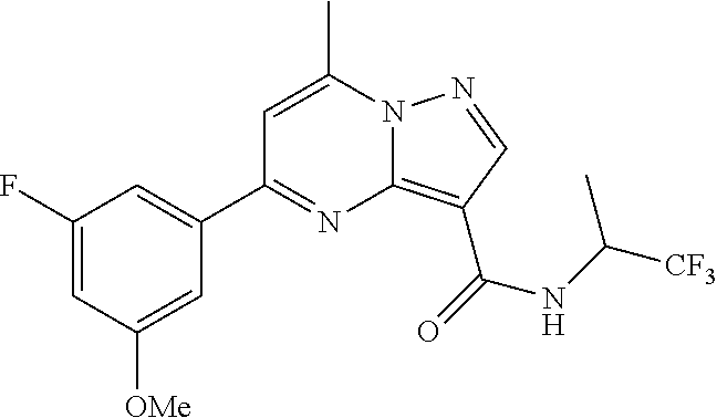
C1=C(C)N2C(=C(C(=O)NC([CF3])C)C=N2)N=C1C1=CC(F)=CC([OMe])=C1
